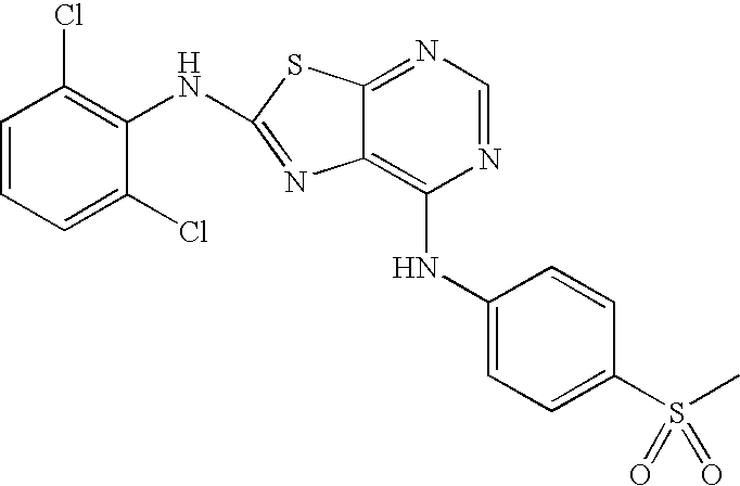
N1=CN=C2C(=C1NC1=CC=C(S(C)(=O)=O)C=C1)N=C(NC1=C(Cl)C=CC=C1Cl)S2
